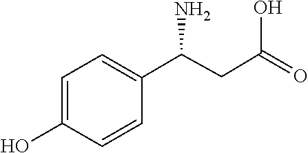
C1(O)=CC=C(C(N)CC(O)=O)C=C1
